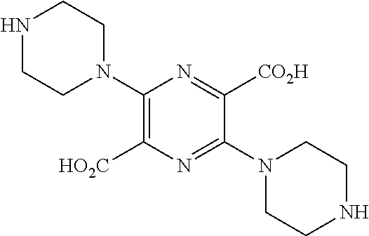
C1(N2CCNCC2)=C([HO2C])N=C(N2CCNCC2)C([CO2H])=N1
